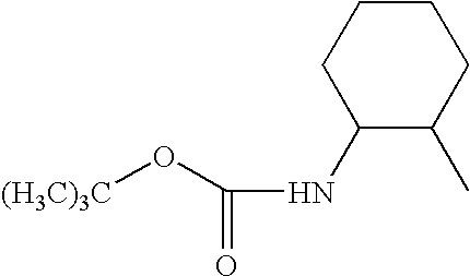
C1(NC(=O)O[(H3C)3C])C(C)CCCC1
